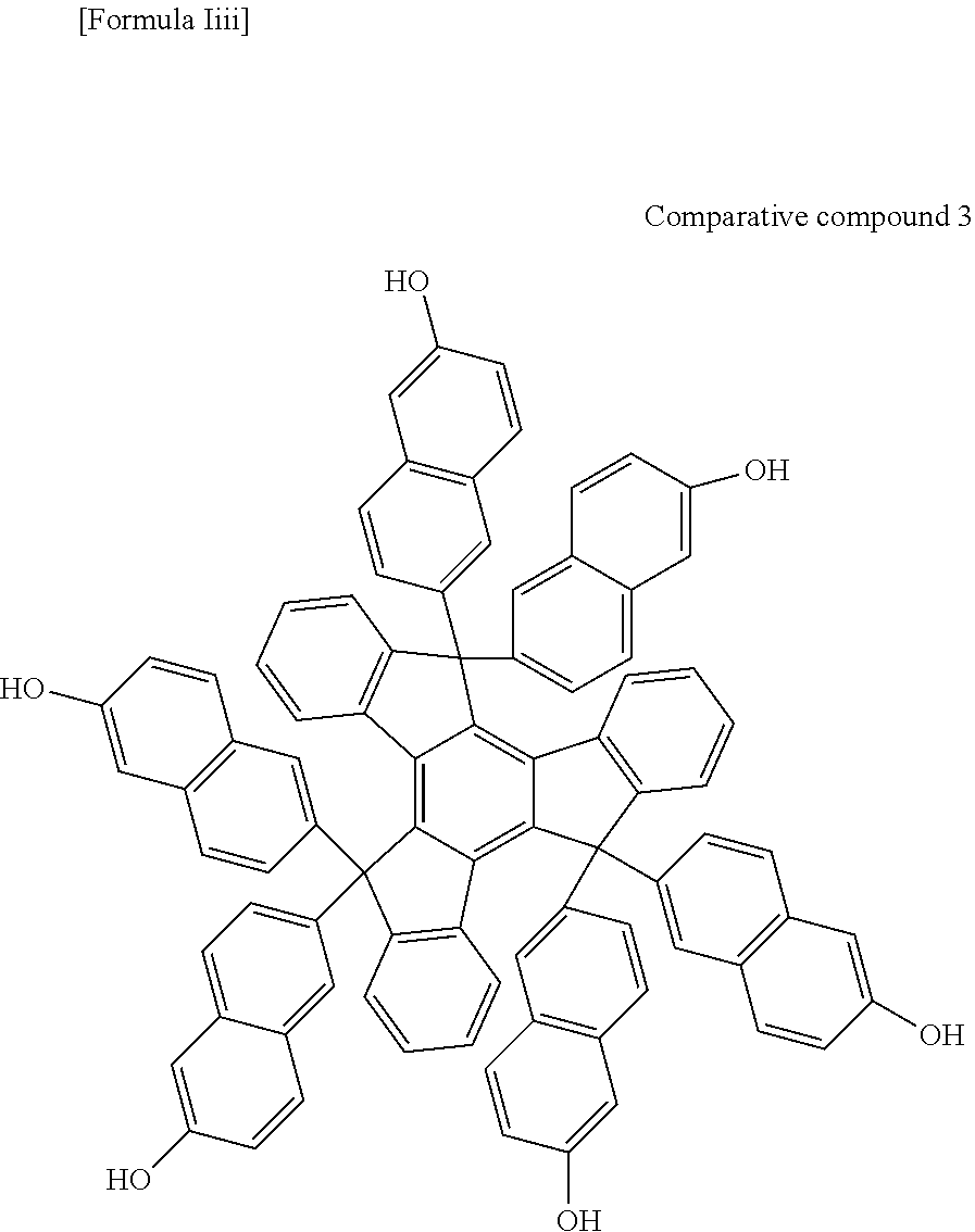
C12=C3C(=C4C(=C1C(C1=CC=C5C(=C1)C=CC(O)=C5)(C1=CC5=C(C=C1)C=C(O)C=C5)C1=C2C=CC=C1)C1=C(C4(C2=CC4=C(C=C2)C=C(O)C=C4)C2=CC4=C(C=C2)C=C(O)C=C4)C=CC=C1)C1=C(C3(C2=CC=C3C(=C2)C=CC(O)=C3)C2=CC3=C(C=C2)C=C(O)C=C3)C=CC=C1
